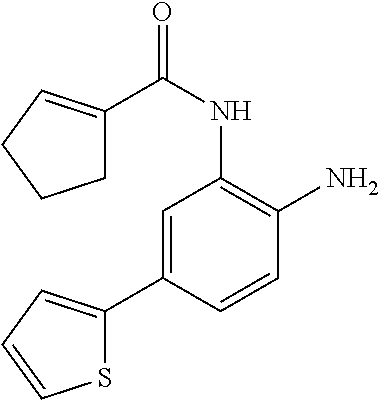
C1=C(C2=CC=CS2)C=CC(N)=C1NC(=O)C1=CCCC1
